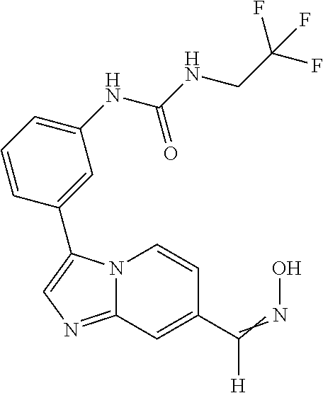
C12=NC=C(C3=CC(NC(NCC(F)(F)F)=O)=CC=C3)N1C=CC(C(=NO)[H])=C2
